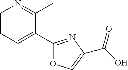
C1(C2=NC(C(O)=O)=CO2)=CC=CN=C1C
